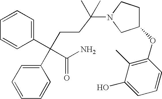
C1=CC=C(C(CCC(N2CC(OC3=C(C)C(O)=CC=C3)CC2)(C)C)(C2=CC=CC=C2)C(=O)N)C=C1
